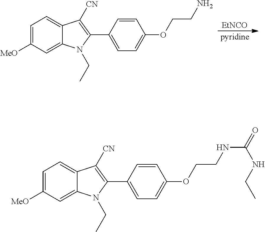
C1=C([MeO])C=C2C(=C1)C([CN])=C(C1=CC=C(OCCN)C=C1)N2CC.[EtNCO].[pyridine].C1=C([MeO])C=C2C(=C1)C([CN])=C(C1=CC=C(OCCNC(=O)NCC)C=C1)N2CC
